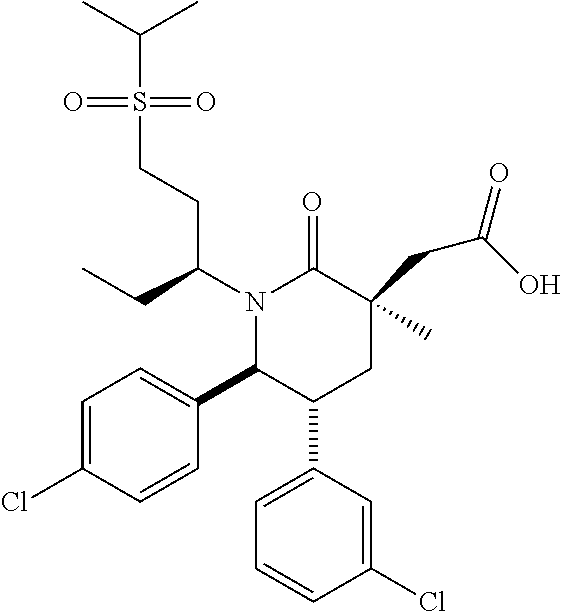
N1(C(CC)CCS(=O)(=O)C(C)C)C(C2=CC=C(Cl)C=C2)C(C2=CC=CC(Cl)=C2)CC(CC(=O)O)(C)C1=O
